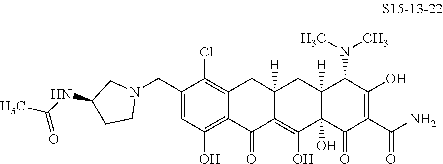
C12=C(Cl)C(CN3CC(NC(C)=O)CC3)=CC(O)=C1C(=O)C1=C(O)C3(O)C([H])(CC1([H])C2)C(N(C)C)C(O)=C(C(N)=O)C3=O
